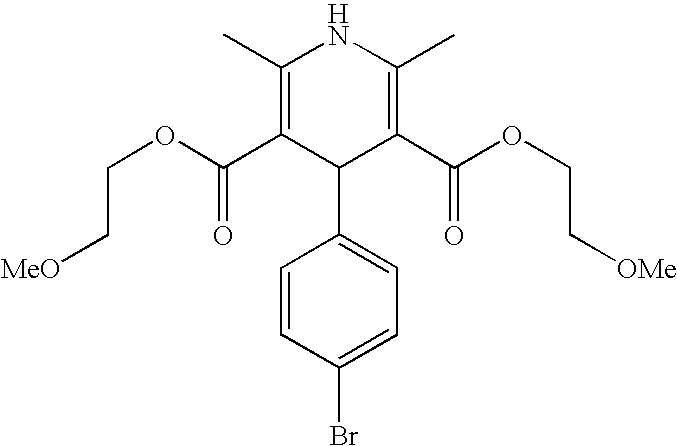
C1(C)=C(C(OCC[MeO])=O)C(C2=CC=C(Br)C=C2)C(C(OCC[OMe])=O)=C(C)N1
